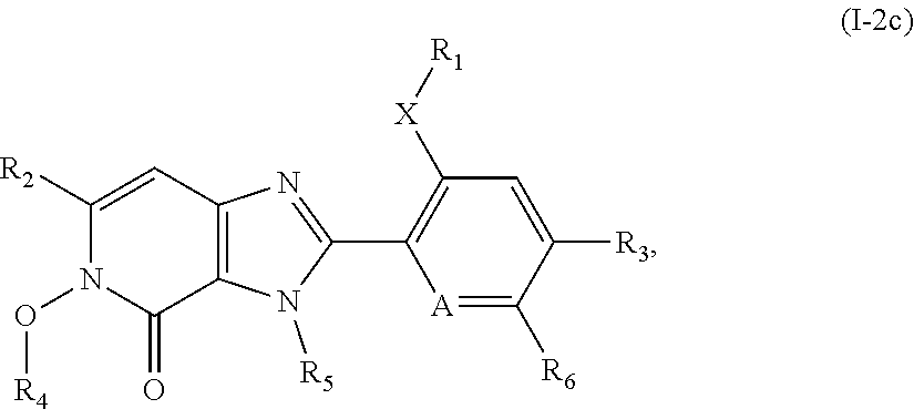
N1(O[R4])C(=O)C2=C(C=C1[R2])N=C(C1=C([X][R1])C=C([R3])C([R6])=[A]1)N2[R5]
